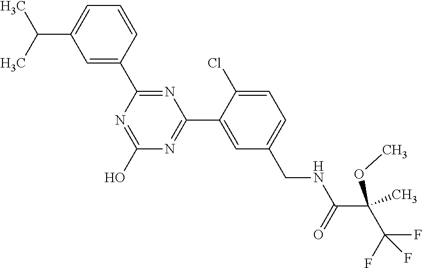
C1(C2=NC(C3=CC(CNC(C(C)(OC)C(F)(F)F)=O)=CC=C3Cl)=NC(O)=N2)=CC(C(C)C)=CC=C1
